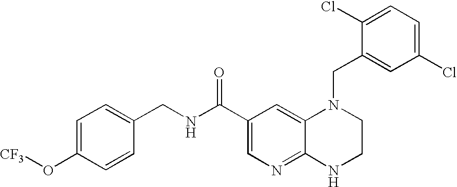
C1(Cl)=CC=C(Cl)C=C1CN1C2=CC(C(=O)NCC3=CC=C(O[CF3])C=C3)=CN=C2NCC1
